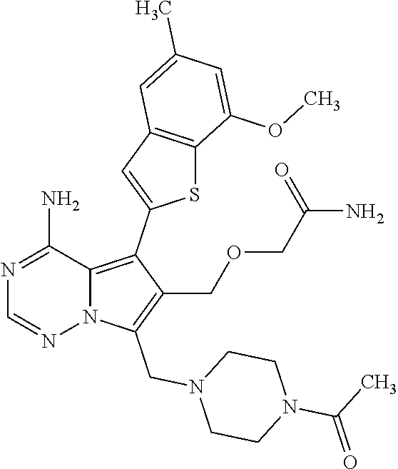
N1=C(N)C2=C(C3=CC4=C(S3)C(OC)=CC(C)=C4)C(COCC(N)=O)=C(CN3CCN(C(=O)C)CC3)N2N=C1
